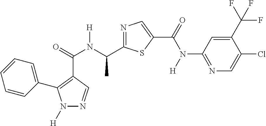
C(=O)(N(C(C)C1=NC=C(C(N(C2=NC=C(Cl)C(C(F)(F)F)=C2)[H])=O)S1)[H])C1=C(C2=CC=CC=C2)N([H])N=C1
